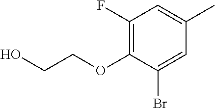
C1(F)=C(OCCO)C(Br)=CC(C)=C1
